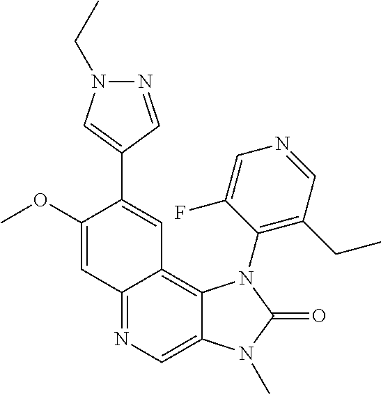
C1(OC)=CC2=NC=C3C(=C2C=C1C1=CN(CC)N=C1)N(C1=C(CC)C=NC=C1F)C(=O)N3C
